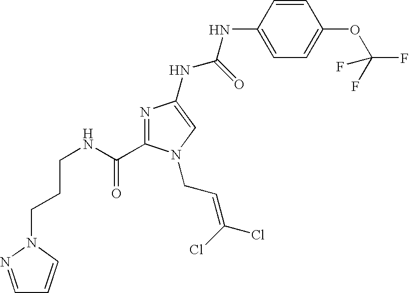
C(CNC(=O)C1=NC(NC(NC2=CC=C(OC(F)(F)F)C=C2)=O)=CN1CC=C(Cl)Cl)CN1C=CC=N1
